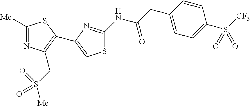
C1([Me])=NC(CS([Me])(=O)=O)=C(C2=CSC(NC(CC3=CC=C(S([CF3])(=O)=O)C=C3)=O)=N2)S1
